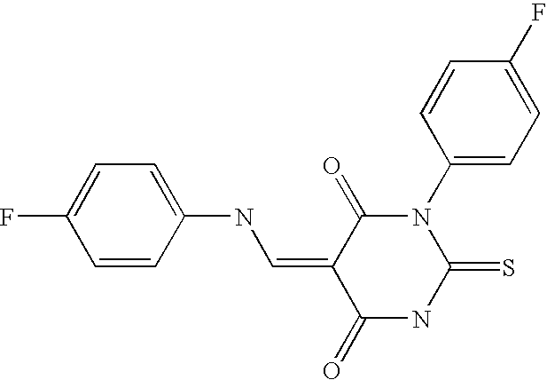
S=C1NC(=O)C(=CNC2=CC=C(F)C=C2)C(=O)N1C1=CC=C(F)C=C1
